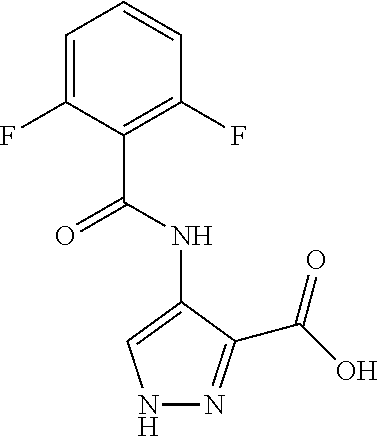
N1=C(C(O)=O)C(NC(C2=C(F)C=CC=C2F)=O)=CN1
